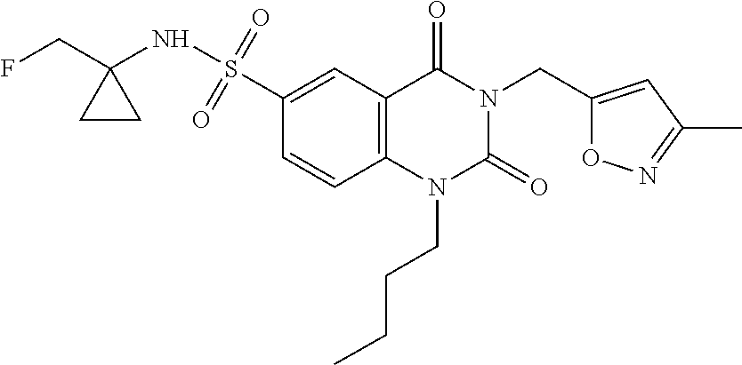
C(CCN1C(=O)N(CC2=CC(C)=NO2)C(=O)C2=C1C=CC(S(NC1(CF)CC1)(=O)=O)=C2)C
